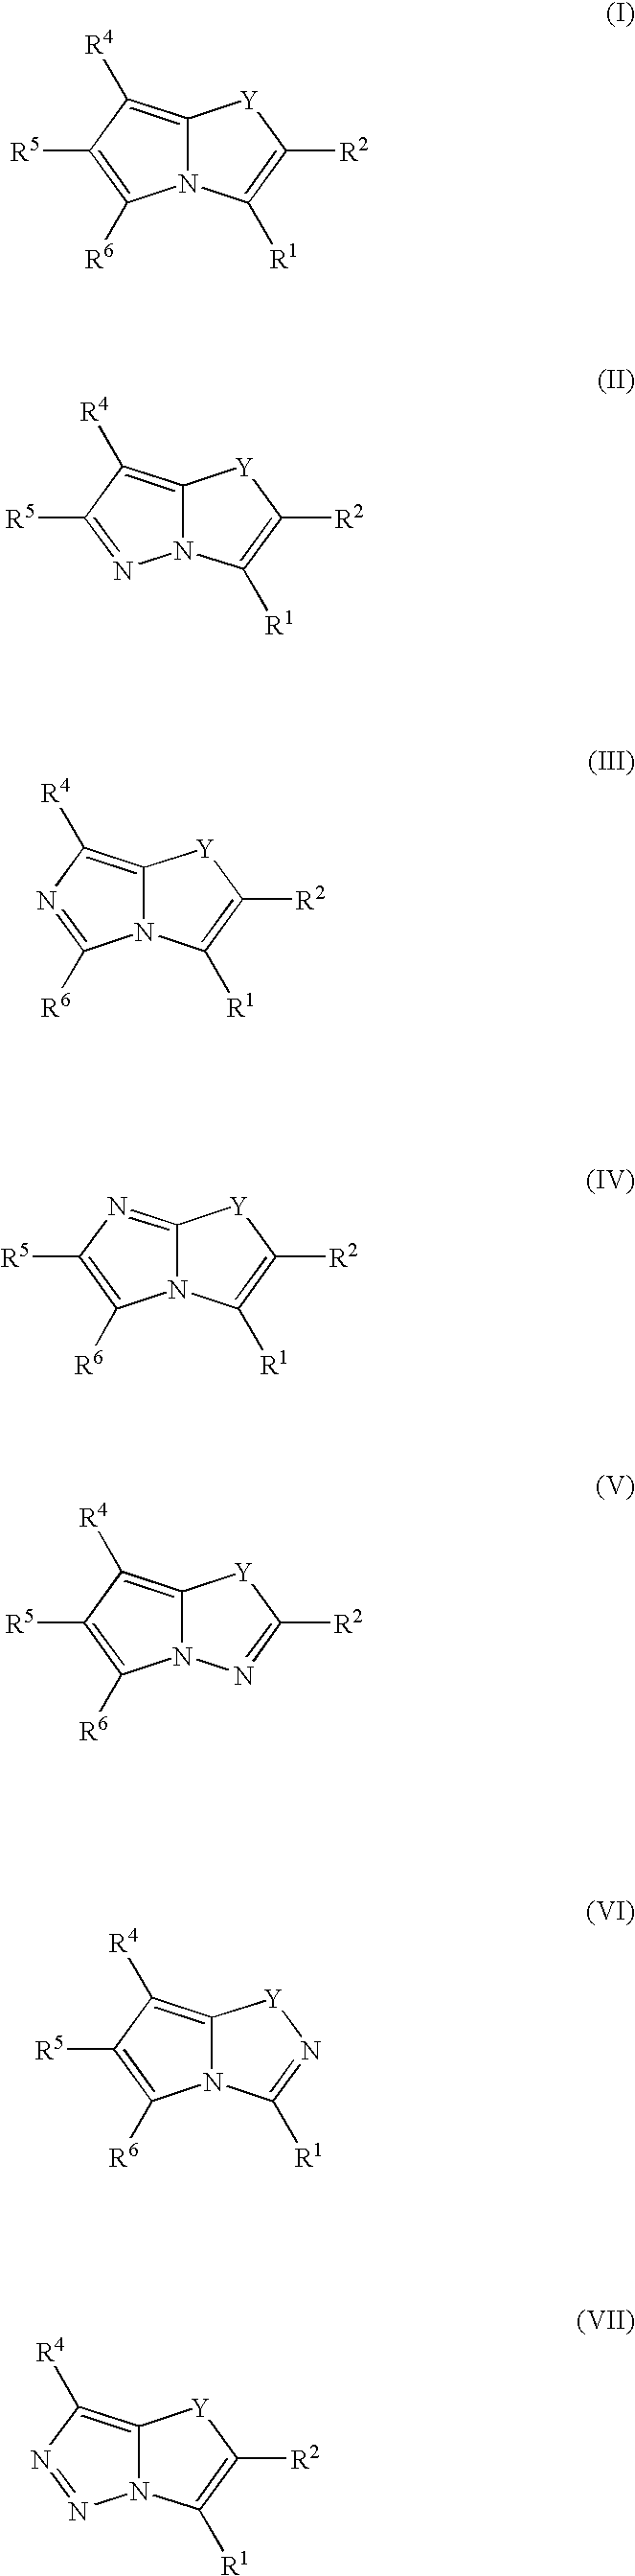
N12C(=C([R4])C([R5])=C1[R6])[Y]C([R2])=C2[R1].N12C(=C([R4])C([R5])=N1)[Y]C([R2])=C2[R1].N12C(=C([R4])N=C1[R6])[Y]C([R2])=C2[R1].N12C(=NC([R5])=C1[R6])[Y]C([R2])=C2[R1].N12C(=C([R4])C([R5])=C1[R6])[Y]C([R2])=N2.N12C(=C([R4])C([R5])=C1[R6])[Y]N=C2[R1].N12C(=C([R4])N=N1)[Y]C([R2])=C2[R1]
